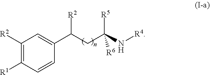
C1([R2])=C([R1])C=CC(C(CC(N[R4])([R5])[R6])[R2])=C1
